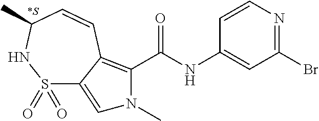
C1(Br)=NC=CC(NC(=O)C2=C3C(=CN2C)S(=O)(=O)NC(C)C=C3)=C1.[*S]
